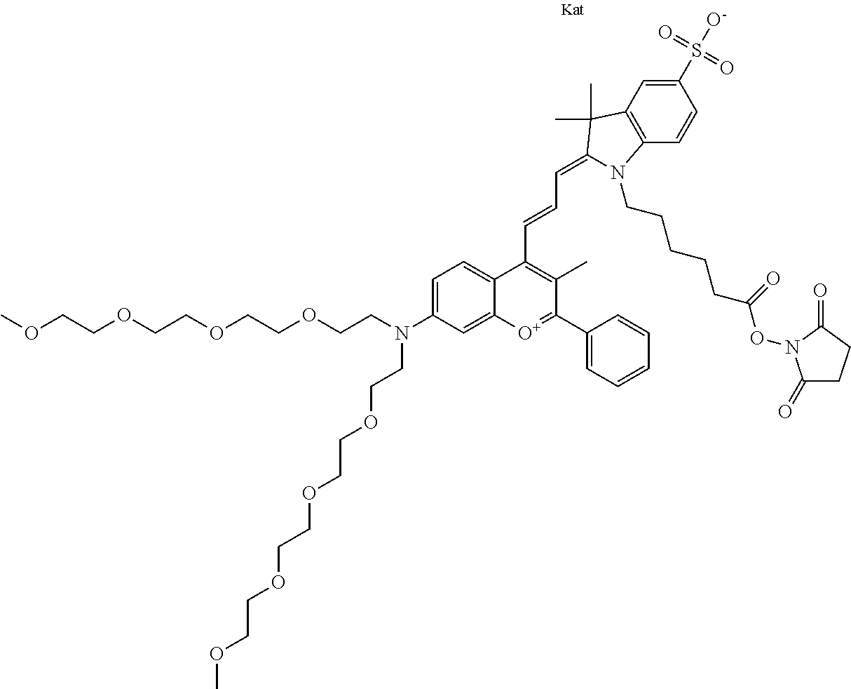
O(CCOCCOCCN(CCOCCOCCOCCOC)C1=CC=C2C(=C1)[O+]=C(C1=CC=CC=C1)C(C)=C2C=CC=C1C(C)(C)C2=C(C=CC(S(=O)(=O)[O-])=C2)N1CCCCCC(ON1C(=O)CCC1=O)=O)CCOC
